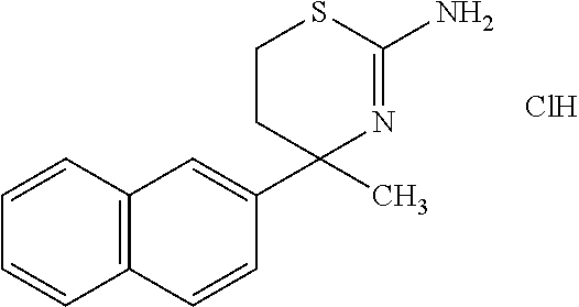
C1=CC2=C(C=C1)C=CC(C1(C)N=C(N)SCC1)=C2.Cl
